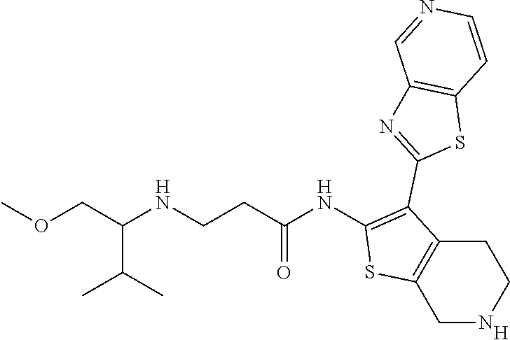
C1NCCC2=C1SC(NC(CCNC(COC)C(C)C)=O)=C2C1=NC2=C(S1)C=CN=C2.[H]
